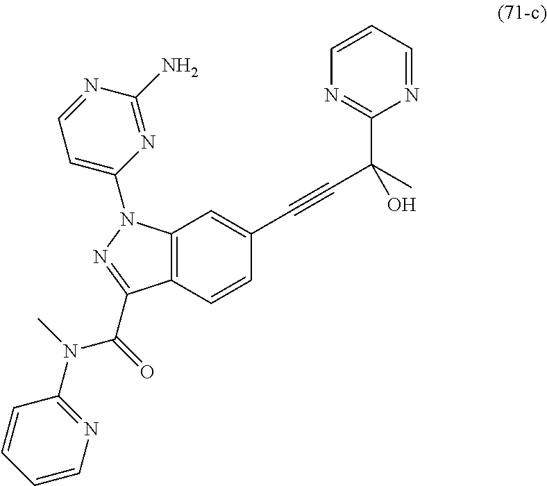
C12=C(C=CC(C#CC(O)(C)C3=NC=CC=N3)=C1)C(C(N(C1=NC=CC=C1)C)=O)=NN2C1=CC=NC(N)=N1
